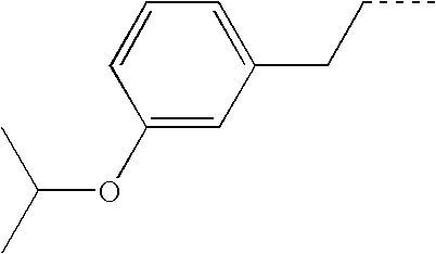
C1(OC(C)C)=CC(CCC)=CC=C1
